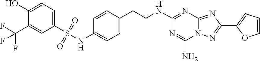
C1(O)=CC=C(S(NC2=CC=C(CCNC3=NC4=NC(C5=CC=CO5)=NN4C(N)=N3)C=C2)(=O)=O)C=C1C(F)(F)F
